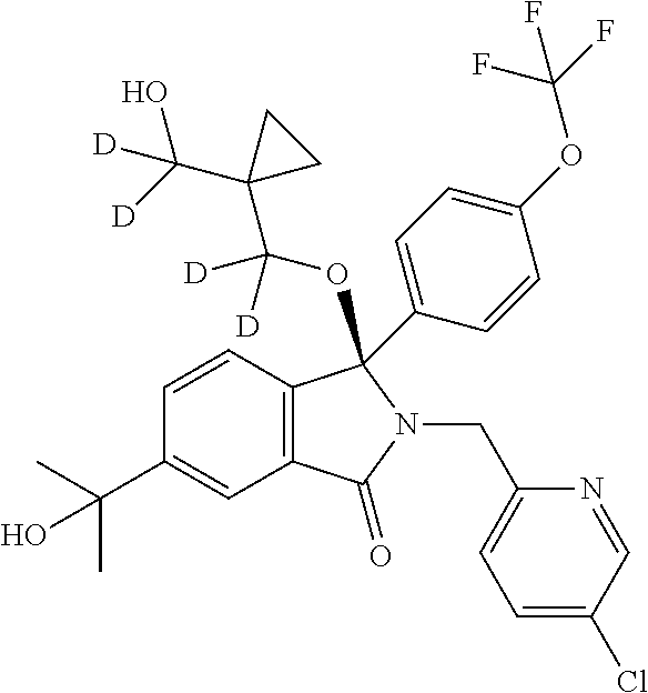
C1(C(C)(C)O)=CC2=C(C(C3=CC=C(OC(F)(F)F)C=C3)(OC([D])([D])C3(C(O)([D])[D])CC3)N(CC3=CC=C(Cl)C=N3)C2=O)C=C1
